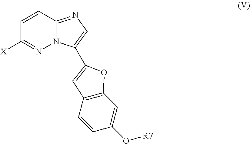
N12C(=NC=C1C1=CC3=C(C=C(O[R7])C=C3)O1)C=CC([X])=N2
